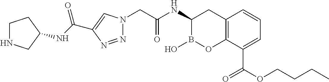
N1=NC(C(NC2CNCC2)=O)=CN1CC(NC1B(O)OC2=C(C1)C=CC=C2C(OCCCC)=O)=O
